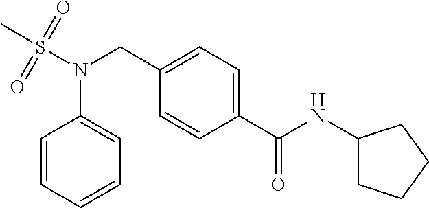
C1(NC(C2=CC=C(CN(S(C)(=O)=O)C3=CC=CC=C3)C=C2)=O)CCCC1
